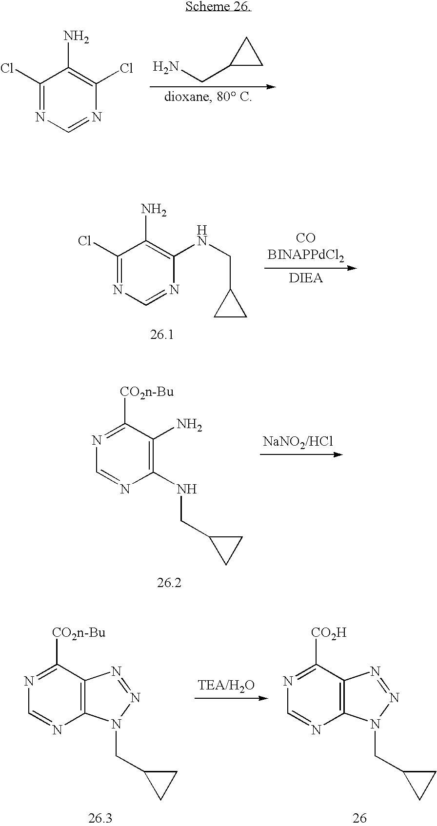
C1(Cl)=NC=NC(Cl)=C1N.NCC1CC1.C1(Cl)=NC=NC(NCC2CC2)=C1N.N1=C([CO2n-Bu])C(N)=C(NCC2CC2)N=C1.[TEA/H2O].N1=C([CO2n-Bu])C2=C(N=C1)N(CC1CC1)N=N2.N1=C([CO2H])C2=C(N=C1)N(CC1CC1)N=N2
